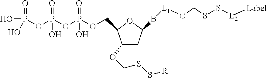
C1(OCSS[R])CC(B[L1]OCSS[L2][Label])OC1COP(OP(OP(O)(=O)O)(=O)O)(=O)O
